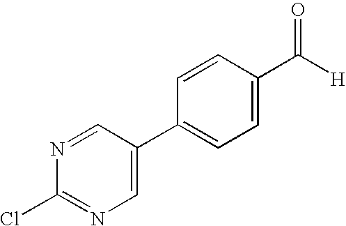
N1=CC(C2=CC=C(C([H])=O)C=C2)=CN=C1Cl
